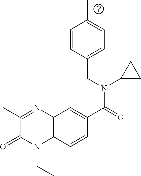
C1=CC(CN(C(=O)C2=CC3=C(C=C2)N(CC)C(=O)C(C)=N3)C2CC2)=CC=C1C
